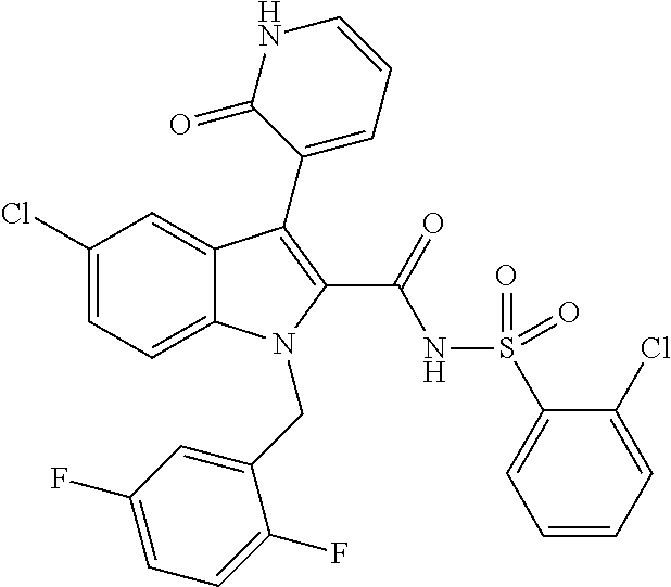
C1(Cl)=CC=C2C(=C1)C(C1=CC=CNC1=O)=C(C(=O)NS(=O)(=O)C1=CC=CC=C1Cl)N2CC1=CC(F)=CC=C1F
